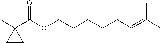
CC1(C(OCCC(CCC=C(C)C)C)=O)CC1
